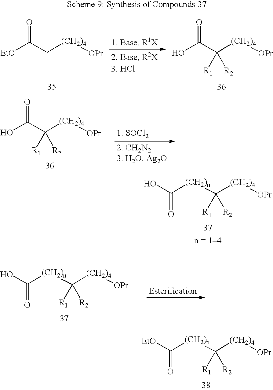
[(CH2)4]([OPr])C([R1])([R2])[(CH2)n]C(O)=O.[(CH2)4]([OPr])C([R1])([R2])[(CH2)n]C([EtO])=O.O=C(C[(CH2)4][OPr])[EtO].O=C(C([(CH2)4][OPr])([R1])[R2])O.O=C(C([(CH2)4][OPr])([R1])[R2])O.[(CH2)4]([OPr])C([R1])([R2])[(CH2)n]C(O)=O
